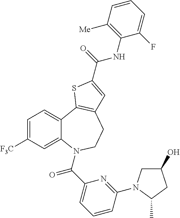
C1=C([F3C])C=C2C(=C1)C1=C(CCN2C(C2=CC=CC(N3CC(O)CC3C)=N2)=O)C=C(C(=O)NC2=C([Me])C=CC=C2F)S1
